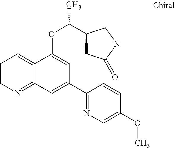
C1=CN=C2C(=C1)C(OC(C1CC(=O)NC1)C)=CC(C1=NC=C(OC)C=C1)=C2
